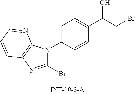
C1(Br)=NC2=C(N1C1=CC=C(C(CBr)O)C=C1)N=CC=C2
